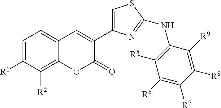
C1=C([R1])C([R2])=C2C(=C1)C=C(C1=CSC(NC3=C([R5])C([R6])=C([R7])C([R8])=C3[R9])=N1)C(=O)O2
